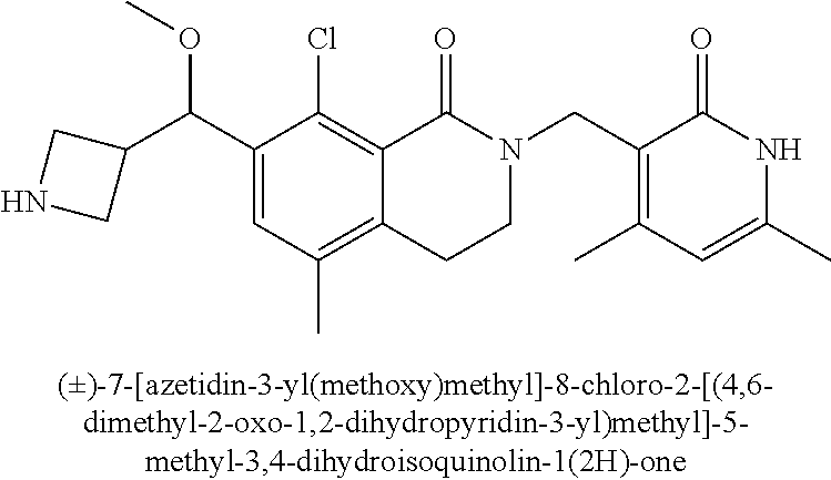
C1(C(C2=CC(C)=C3C(=C2Cl)C(=O)N(CC2=C(C)C=C(C)NC2=O)CC3)OC)CNC1
